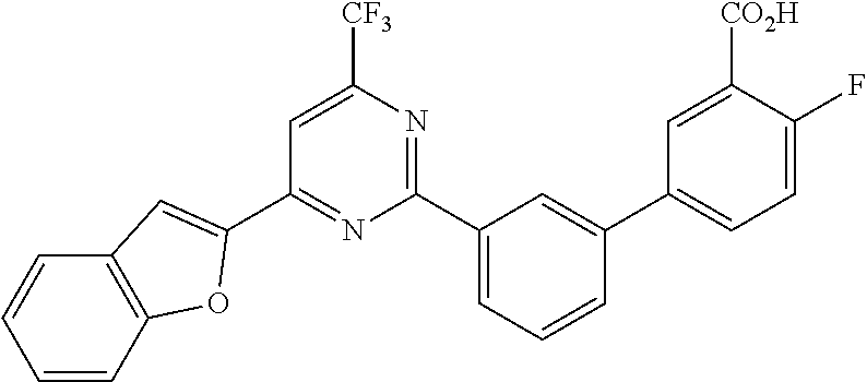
C1(C2=CC3=C(O2)C=CC=C3)=NC(C2=CC=CC(C3=CC=C(F)C([CO2H])=C3)=C2)=NC([CF3])=C1
